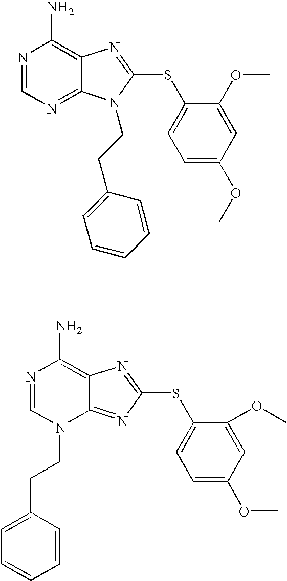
N1=CN=C2C(=C1N)N=C(SC1=CC=C(OC)C=C1OC)N2CCC1=CC=CC=C1.N1=CN(CCC2=CC=CC=C2)C2=NC(SC3=CC=C(OC)C=C3OC)=NC2=C1N
